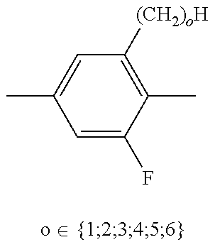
C1=C(F)C(C)=C([(CH2)oH])C=C1C
